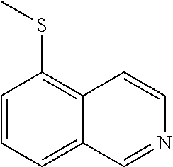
C1=CC=C2C(=C1SC)C=CN=C2
